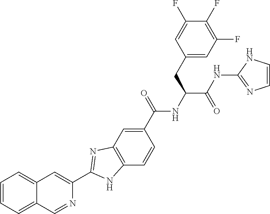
C1(C(NC(C(NC2=NC=CN2)=O)CC2=CC(F)=C(F)C(F)=C2)=O)=CC2=C(C=C1)NC(C1=CC3=CC=CC=C3C=N1)=N2
